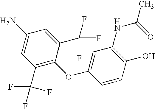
C1(O)=C(NC(C)=O)C=C(OC2=C(C(F)(F)F)C=C(N)C=C2C(F)(F)F)C=C1
